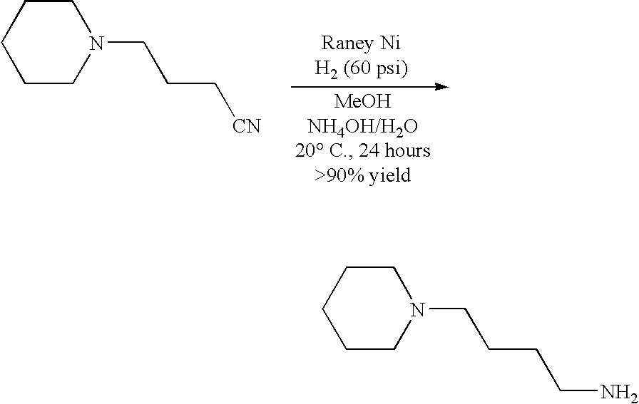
C1CCCCN1CCC[CN].C1CCCCN1CCCCN
